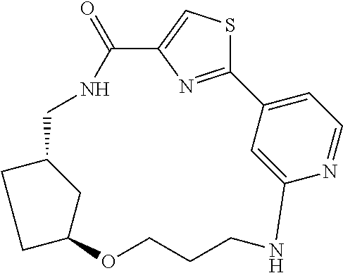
C12=NC(=CS1)C(=O)NCC1CC(CC1)OCCCNC1=CC2=CC=N1
